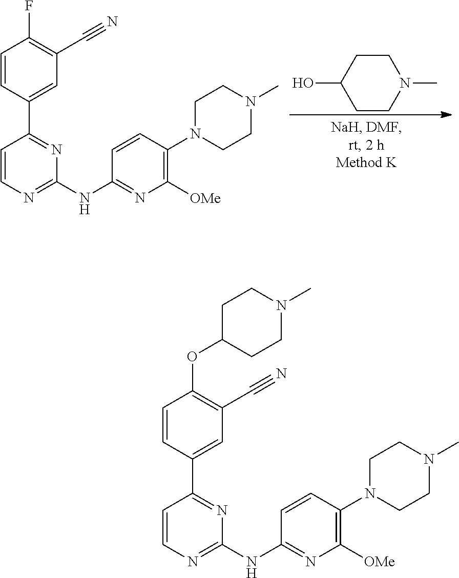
C1=CC(C2=NC(NC3=NC([OMe])=C(N4CCN(C)CC4)C=C3)=NC=C2)=CC(C#N)=C1OC1CCN(C)CC1.C1=CC(C2=NC(NC3=NC([OMe])=C(N4CCN(C)CC4)C=C3)=NC=C2)=CC(C#N)=C1F.C1CC(O)CCN1C
